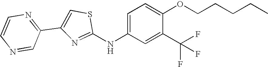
C1=CN=C(C2=CSC(NC3=CC=C(OCCCCC)C(C(F)(F)F)=C3)=N2)C=N1
